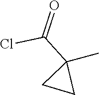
ClC(C1(C)CC1)=O
